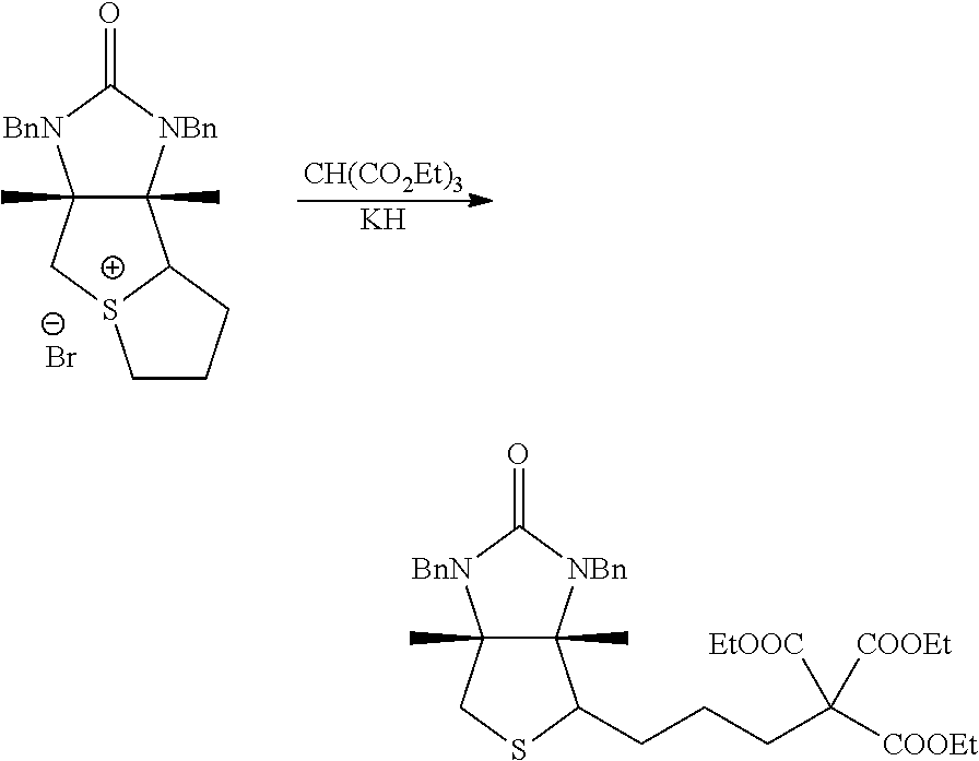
C12(C)C(C)([NBn]C(=O)[BnN]1)C(CCCC([COOEt])([COOEt])[EtOOC])SC2.C12(C)C(C)([NBn]C(=O)[BnN]1)C1[S+](C2)CCC1.[Br-].[CH(CO2Et)3].[K]
